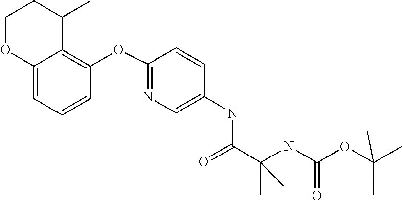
O=C(C(C)(C)NC(=O)OC(C)(C)C)NC1=CN=C(OC2=C3C(=CC=C2)OCCC3C)C=C1
